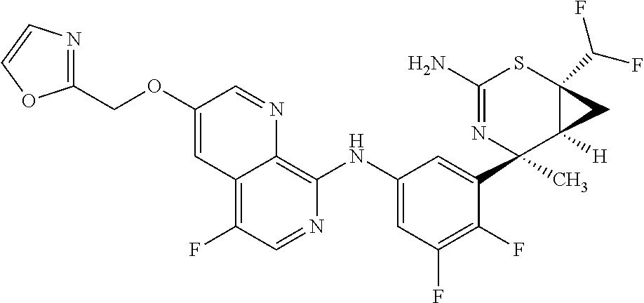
C1(N)=NC(C)(C2=CC(NC3=C4C(=C(F)C=N3)C=C(OCC3=NC=CO3)C=N4)=CC(F)=C2F)C2([H])C(C(F)F)(S1)C2
